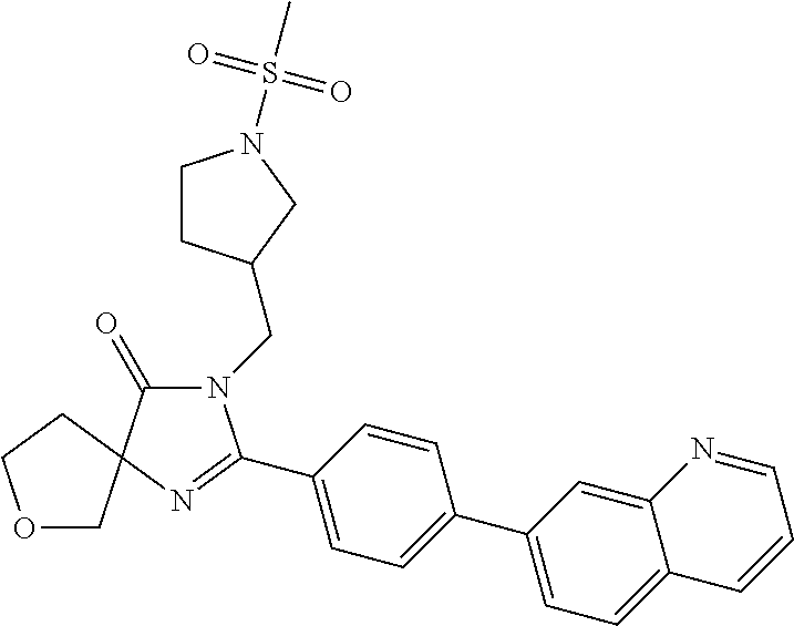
N1(CC2CCN(S(C)(=O)=O)C2)C(=O)C2(N=C1C1=CC=C(C3=CC=C4C(=C3)N=CC=C4)C=C1)CCOC2
